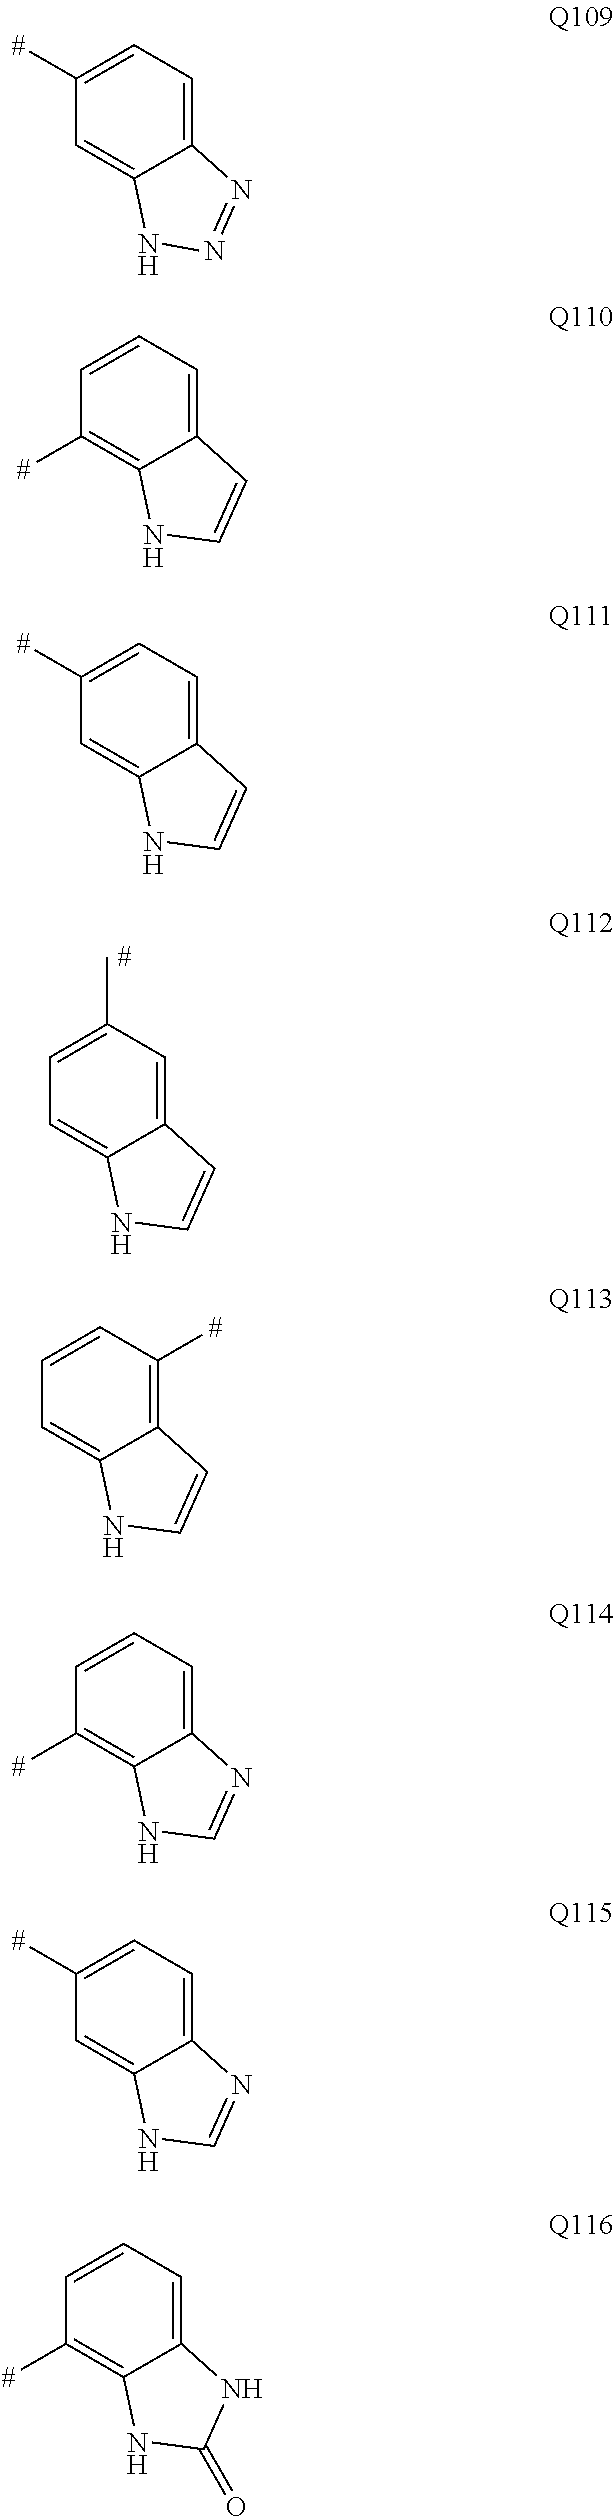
C12=CC(C)=CC=C1NC=C2.C12=CC=C([#])C=C1NN=N2.C12=C([#])C=CC=C1NC=C2.C12=CC=CC([#])=C1NC=C2.C12=CC=C([#])C=C1NC=C2.C12=CC=CC([#])=C1NC(=O)N2.C12=CC=CC([#])=C1NC=N2.C12=CC=C([#])C=C1NC=N2
